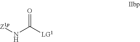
[Z1p]NC([LG1])=O
